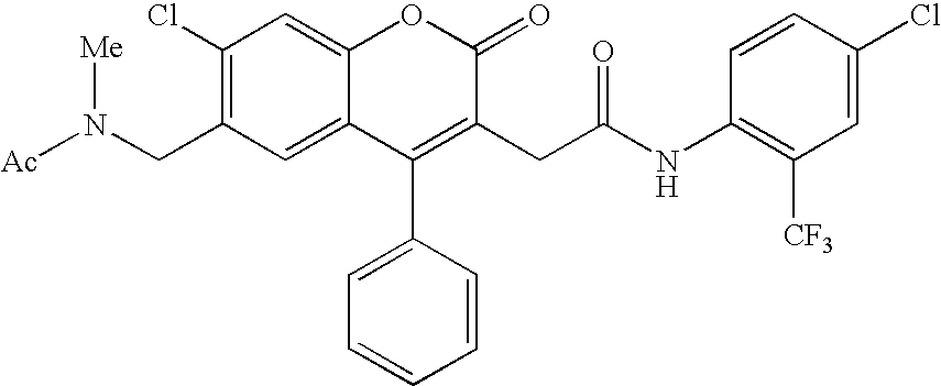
[Ac]N(CC1=C(Cl)C=C2C(=C1)C(C1=CC=CC=C1)=C(CC(=O)NC1=C([CF3])C=C(Cl)C=C1)C(=O)O2)[Me]
